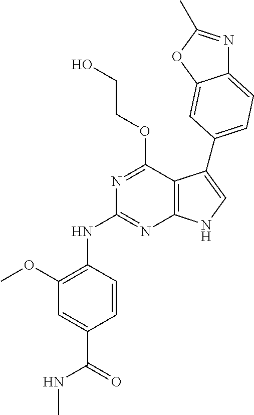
N(C1=NC2=C(C(OCCO)=N1)C(C1=CC=C3N=C(C)OC3=C1)=CN2)C1=C(OC)C=C(C(=O)NC)C=C1
